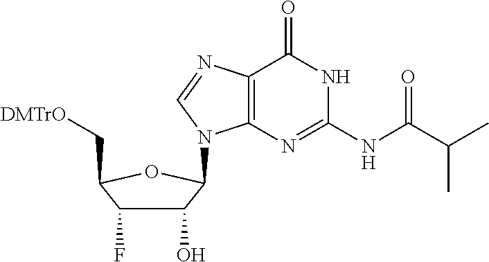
C1(O)C(F)C(C[DMTrO])OC1N1C2=C(C(=O)NC(NC(C(C)C)=O)=N2)N=C1
